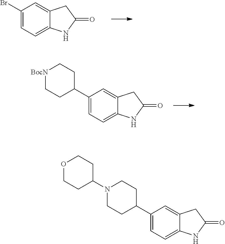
C1(Br)=CC=C2C(=C1)CC(=O)N2.C1(C2CC[BocN]CC2)=CC=C2C(=C1)CC(=O)N2.C1C(C2=CC=C3C(=C2)CC(=O)N3)CCN(C2CCOCC2)C1
